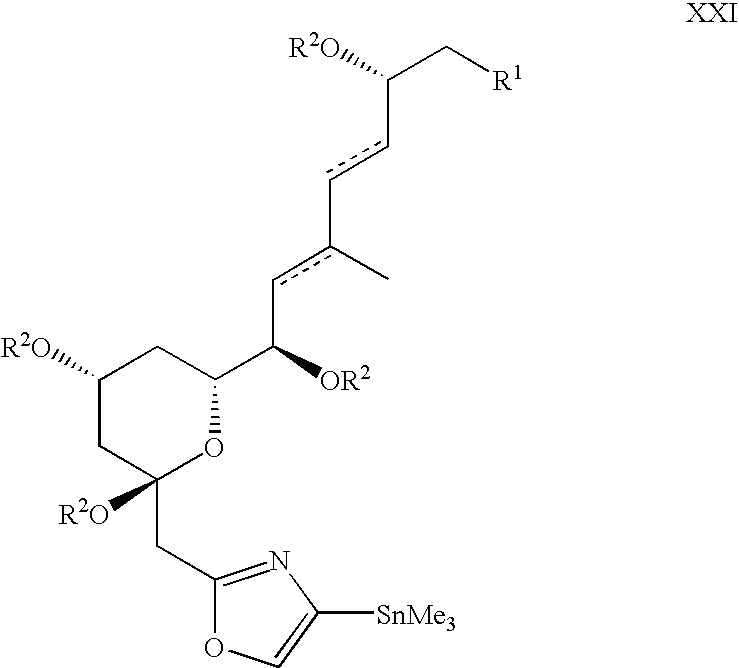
C1([R2O])(CC2=NC([SnMe3])=CO2)CC([R2O])CC(C([OR2])cc(-ccC(C[R1])[R2O])C)O1
